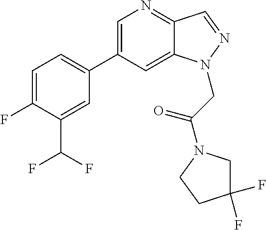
C1(C2=CC=C(F)C(C(F)F)=C2)=CN=C2C(=C1)N(CC(=O)N1CC(F)(F)CC1)N=C2
